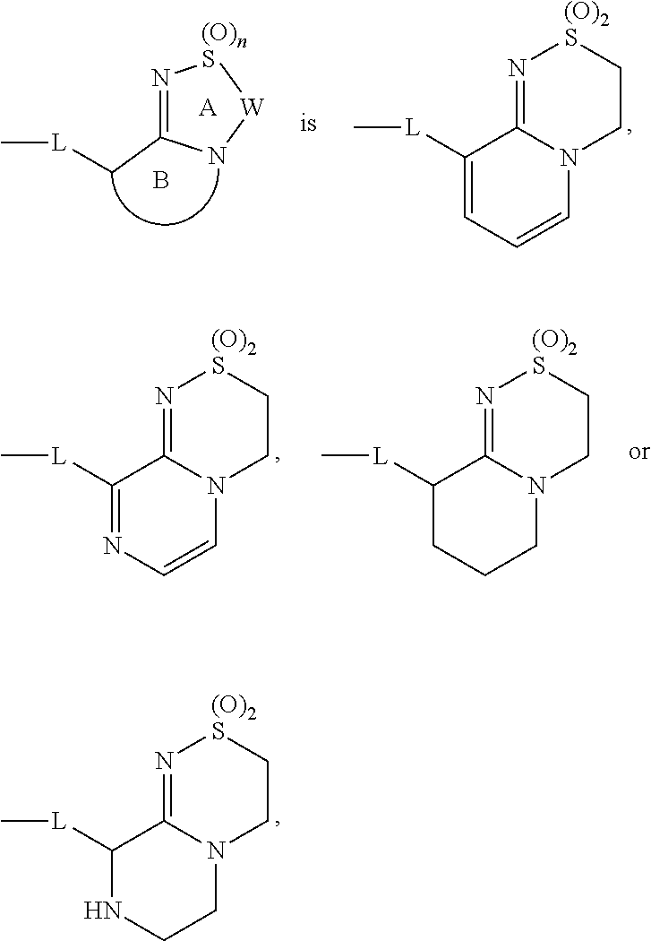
C1([L]C)NCCN2C1=N[(O)2S]CC2.N1=C(C[L]C)N[W][(O)nS]1.B.C1([L]C)=CC=CN2C1=N[(O)2S]CC2.[A].C1([L]C)=NC=CN2C1=N[(O)2S]CC2.C1([L]C)CCCN2C1=N[(O)2S]CC2
